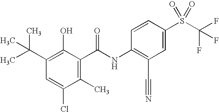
C1(C(C)(C)C)=C(O)C(C(NC2=C(C#N)C=C(S(C(F)(F)F)(=O)=O)C=C2)=O)=C(C)C(Cl)=C1
